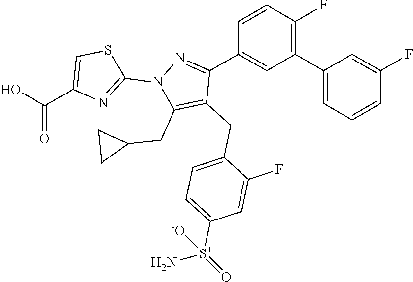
C1(C2=CC=CC(F)=C2)=C(F)C=CC(C2=NN(C3=NC(C(O)=O)=CS3)C(CC3CC3)=C2CC2=CC=C([S+](N)(=O)[-O])C=C2F)=C1
